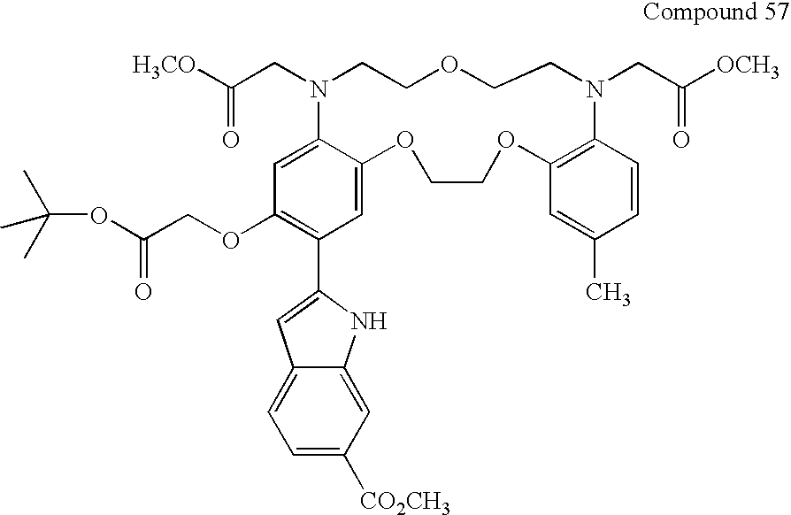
C1(OCC(OC(C)(C)C)=O)=C(C2=CC3=CC=C([CO2CH3])C=C3N2)C=C2C(=C1)N(CC([H3CO])=O)CCOCCN(CC([OCH3])=O)C1=C(OCCO2)C=C(C)C=C1
